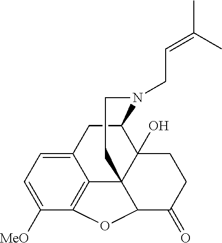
C12CC3=CC=C([MeO])C4=C3C3(C1(O)CCC(=O)C3O4)CCN2CC=C(C)C
